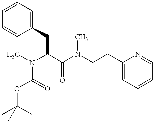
C1(CCN(C(C(CC2=CC=CC=C2)N(C)C(OC(C)(C)C)=O)=O)C)=CC=CC=N1
